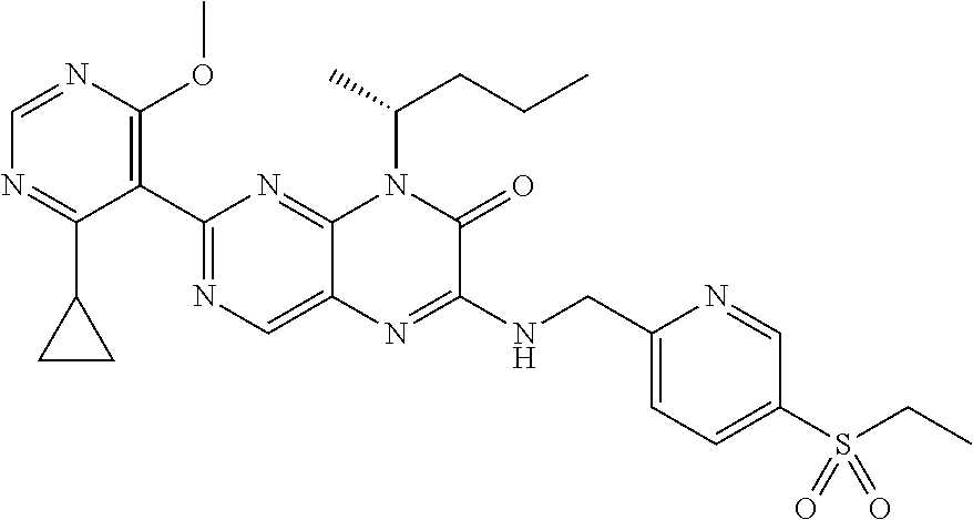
C1(C2=NC=C3C(=N2)N(C(C)CCC)C(=O)C(NCC2=CC=C(S(=O)(=O)CC)C=N2)=N3)=C(OC)N=CN=C1C1CC1
